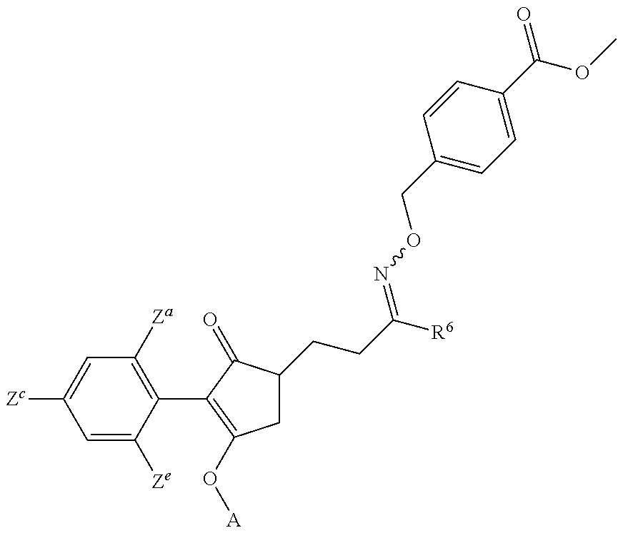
C1=C([Ze])C(C2=C(O[A])CC(CCC([R6])=NOCC3=CC=C(C(OC)=O)C=C3)C2=O)=C([Za])C=C1[Zc]
